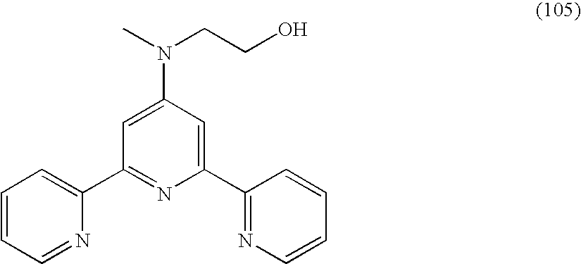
C1=C(N(CCO)C)C=C(C2=NC=CC=C2)N=C1C1=CC=CC=N1
